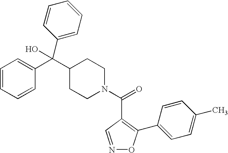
C1=CC=CC(C(C2CCN(C(=O)C3=C(C4=CC=C(C)C=C4)ON=C3)CC2)(O)C2=CC=CC=C2)=C1
